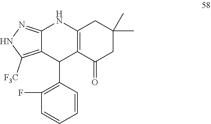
C12=NNC([F3C])=C1C(C1=C(F)C=CC=C1)C1=C(N2)CC(C)(C)CC1=O
